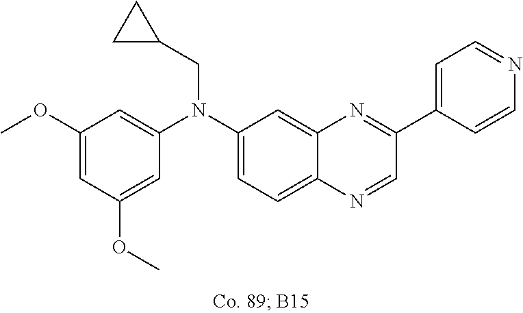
C1(OC)=CC(OC)=CC(N(C2=CC=C3C(=C2)N=C(C2=CC=NC=C2)C=N3)CC2CC2)=C1
